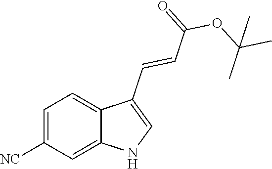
C1=C([NC])C=C2C(=C1)C(C=CC(=O)OC(C)(C)C)=CN2
